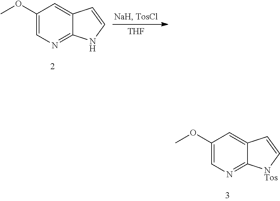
[THF].C1(OC)=CN=C2C(=C1)C=CN2.C1(OC)=CN=C2C(=C1)C=C[NTos]2
